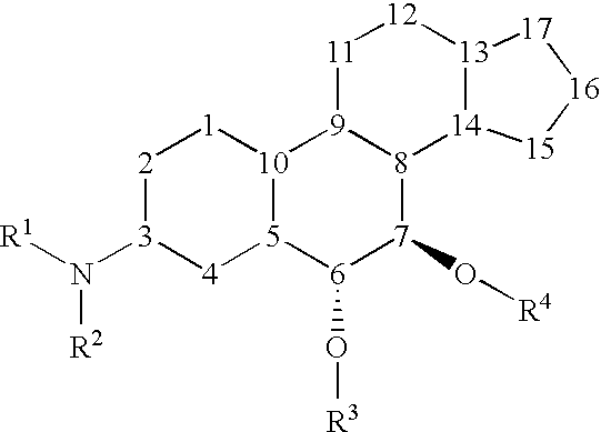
[R1]N([3]1[4][5]2[10]([1][2]1)[9]1[8]([7](O[R4])[6]2O[R3])[14]2[13]([12][11]1)[17][16][15]2)[R2]
